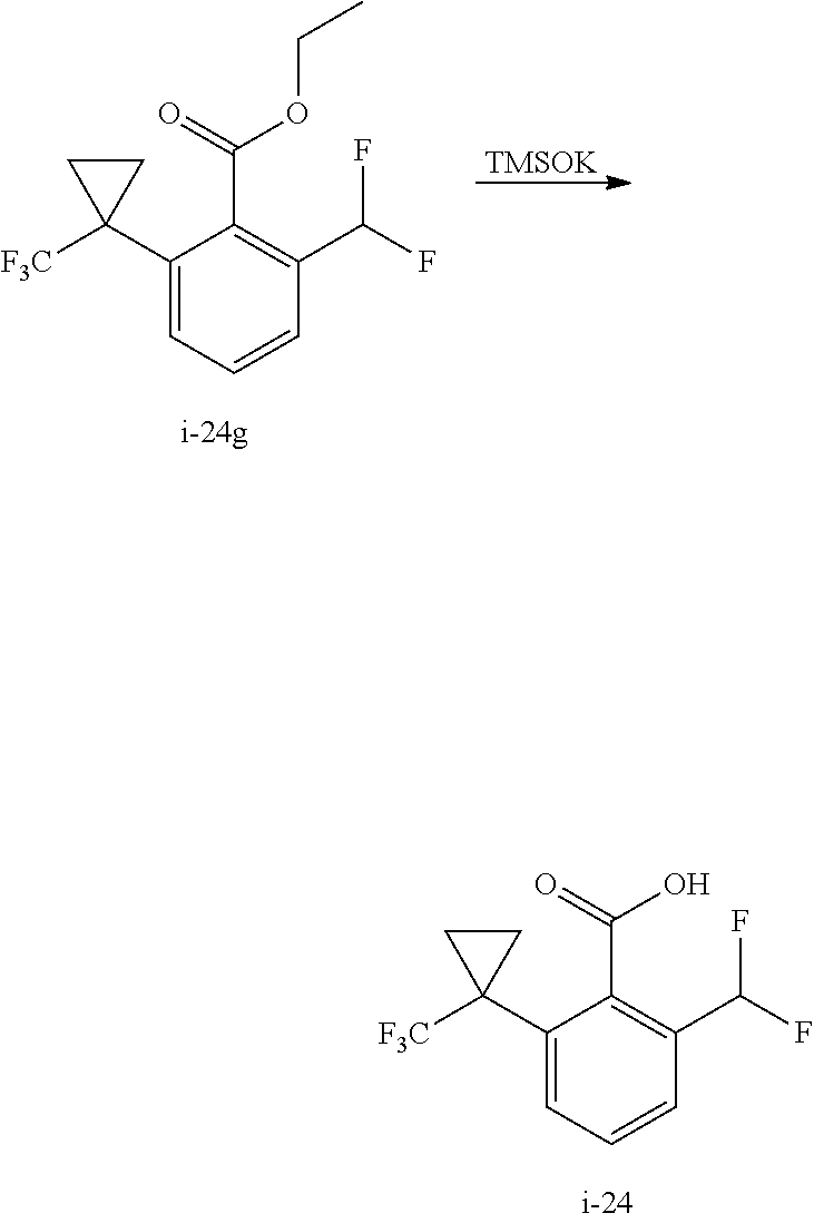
C1=CC=C(C2([F3C])CC2)C(C(O)=O)=C1C(F)F.C1=CC=C(C2([F3C])CC2)C(C(OCC)=O)=C1C(F)F.[TMSOK]
